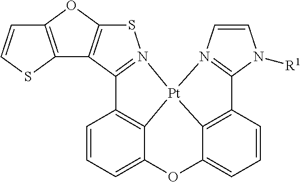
C1=CN2=C(N1[R1])C1=C3[Pt]24C2=C(C5=N4SC4=C5C5=C(O4)C=CS5)C=CC=C2OC3=CC=C1
